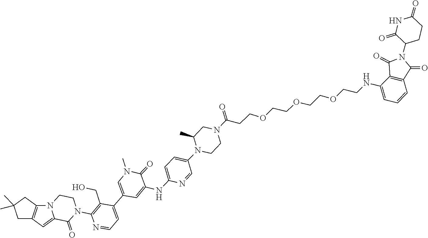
C1=C2C(=O)N(C3=C(CO)C(C4=CN(C)C(=O)C(NC5=CC=C(N6CCN(C(=O)CCOCCOCCOCCNC7=CC=CC8=C7C(=O)N(C7C(=O)NC(=O)CC7)C8=O)CC6C)C=N5)=C4)=CC=N3)CCN2C2=C1CC(C)(C)C2
